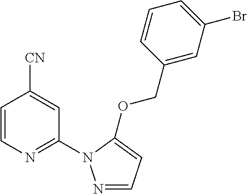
[CN]C1=CC(N2N=CC=C2OCC2=CC(Br)=CC=C2)=NC=C1
